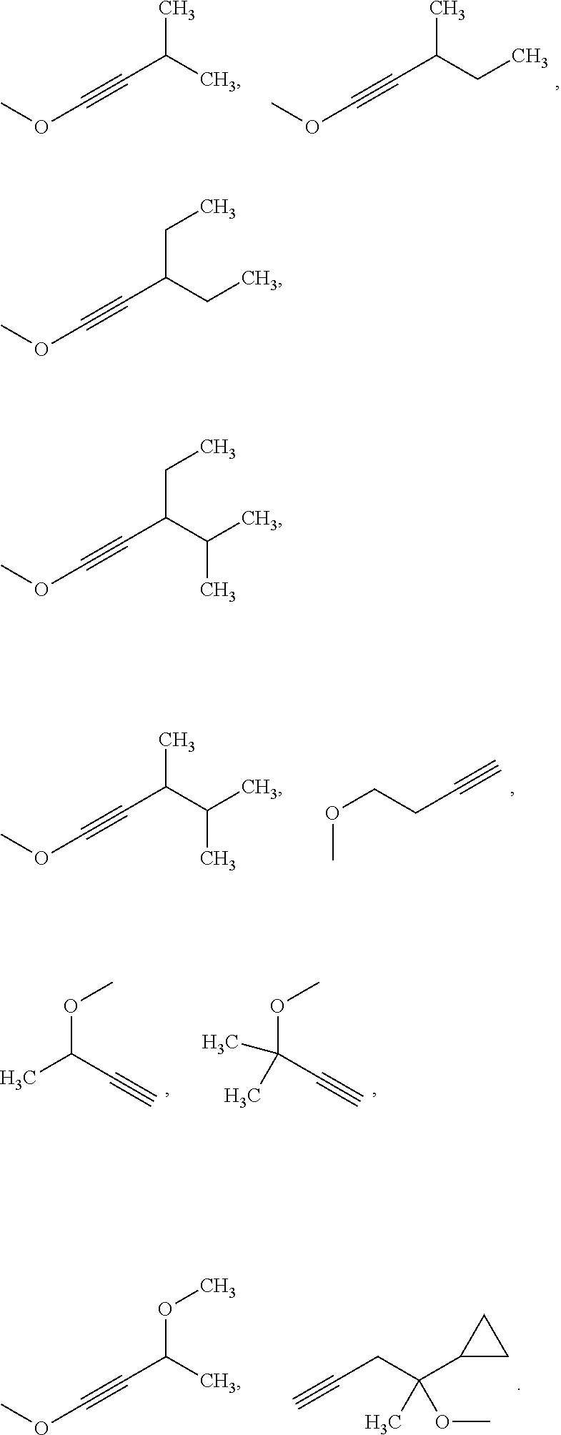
C(C(CC)C#COC)C.C(C(C(C)C)C#COC)C.CC(CC)C#COC.CC(C)C#COC.CC(C(C)C)C#COC.C#CCCOC.O(C(C)C#C)C.O(C(C)(C#C)C)C.C(C(C1CC1)(OC)C)C#C.O(C(C)C#COC)C
